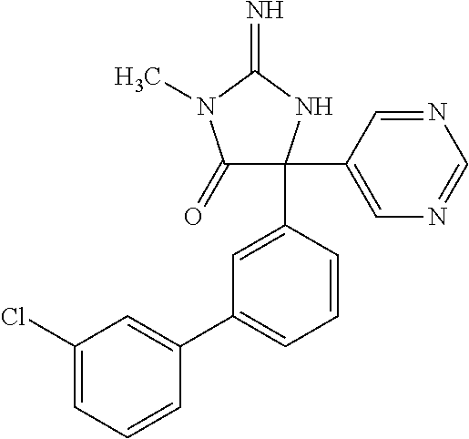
C1(=O)C(C2=CN=CN=C2)(C2=CC(C3=CC(Cl)=CC=C3)=CC=C2)NC(=N)N1C
